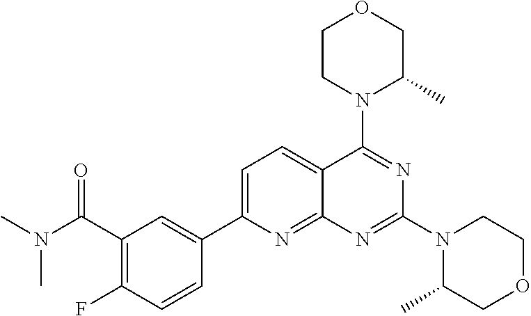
C1(C(=O)N(C)C)=C(F)C=CC(C2=CC=C3C(=N2)N=C(N2C(C)COCC2)N=C3N2C(C)COCC2)=C1
